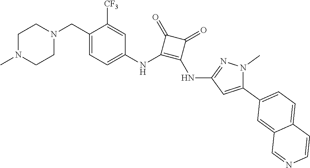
C1N(C)CCN(CC2=CC=C(NC3=C(NC4=NN(C)C(C5=CC=C6C(=C5)C=NC=C6)=C4)C(=O)C3=O)C=C2[CF3])C1
